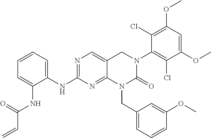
N1=C(NC2=CC=CC=C2NC(C=C)=O)N=C2C(=C1)CN(C1=C(Cl)C(OC)=CC(OC)=C1Cl)C(=O)N2CC1=CC=CC(OC)=C1
